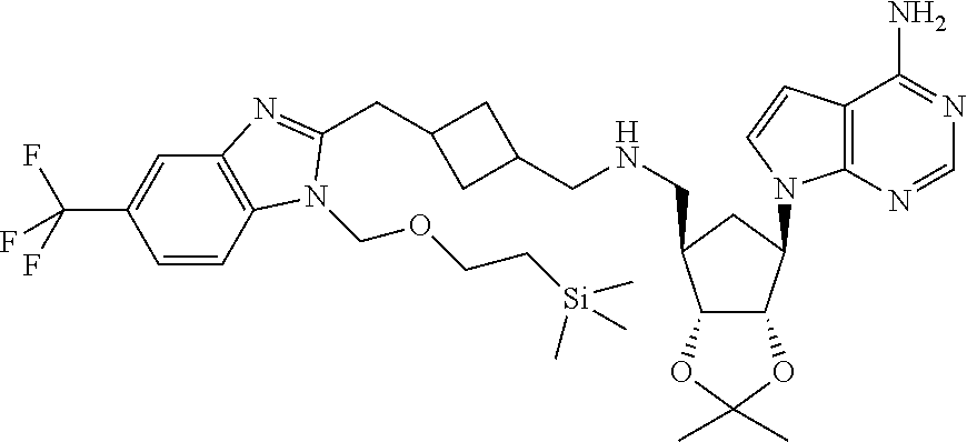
C1=CC2=C(C=C1C(F)(F)F)N=C(CC1CC(CNCC3C4C(C(N5C6=C(C(N)=NC=N6)C=C5)C3)OC(C)(C)O4)C1)N2COCC[Si](C)(C)C
